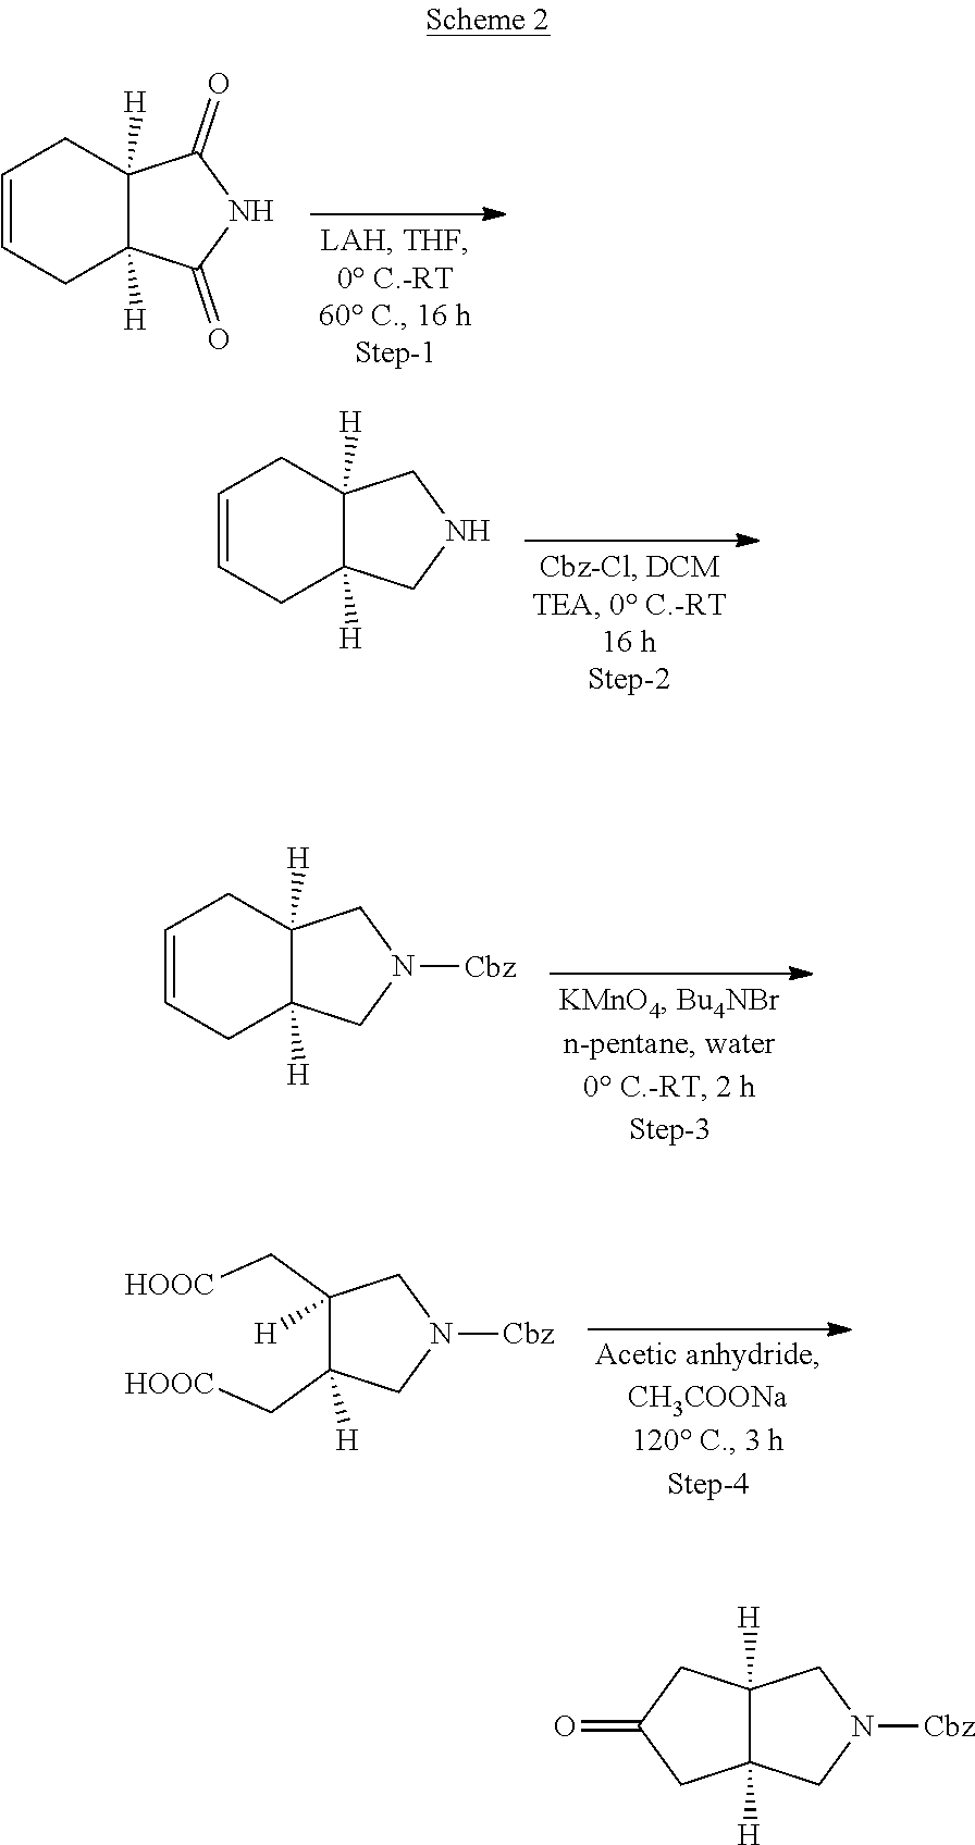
C1=CCC2([H])C(=O)NC(=O)C2([H])C1.C1=CCC2([H])C([H])(C1)CNC2.C1=CCC2([H])C([H])(C1)CN([Cbz])C2.C1(C[HOOC])([H])C(C[HOOC])([H])CN([Cbz])C1.C1(=O)CC2([H])C([H])(C1)CN([Cbz])C2
